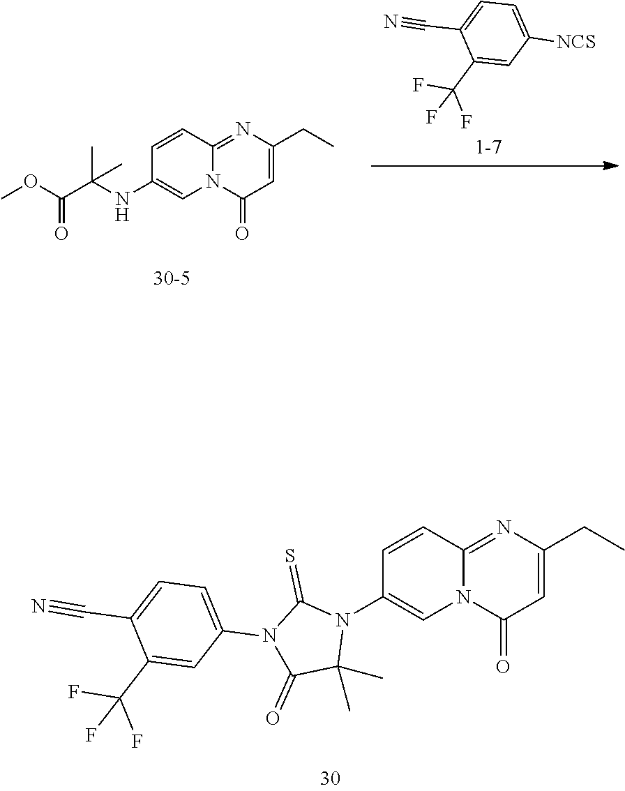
N12C(=NC(CC)=CC1=O)C=CC(N1C(=S)N(C3=CC=C(C#N)C(C(F)(F)F)=C3)C(=O)C1(C)C)=C2.C1(C(F)(F)F)=CC([NCS])=CC=C1C#N.N1=C2N(C(=O)C=C1CC)C=C(NC(C(OC)=O)(C)C)C=C2
